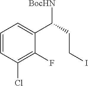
C1=CC(Cl)=C(F)C(C(CCI)[BocHN])=C1
